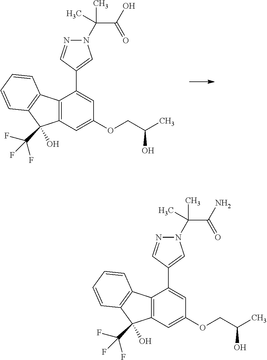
N1(C(C(=O)O)(C)C)N=CC(C2=CC(OCC(O)C)=CC3=C2C2=C(C3(C(F)(F)F)O)C=CC=C2)=C1.N1(C(C(=O)N)(C)C)N=CC(C2=CC(OCC(O)C)=CC3=C2C2=C(C3(C(F)(F)F)O)C=CC=C2)=C1
